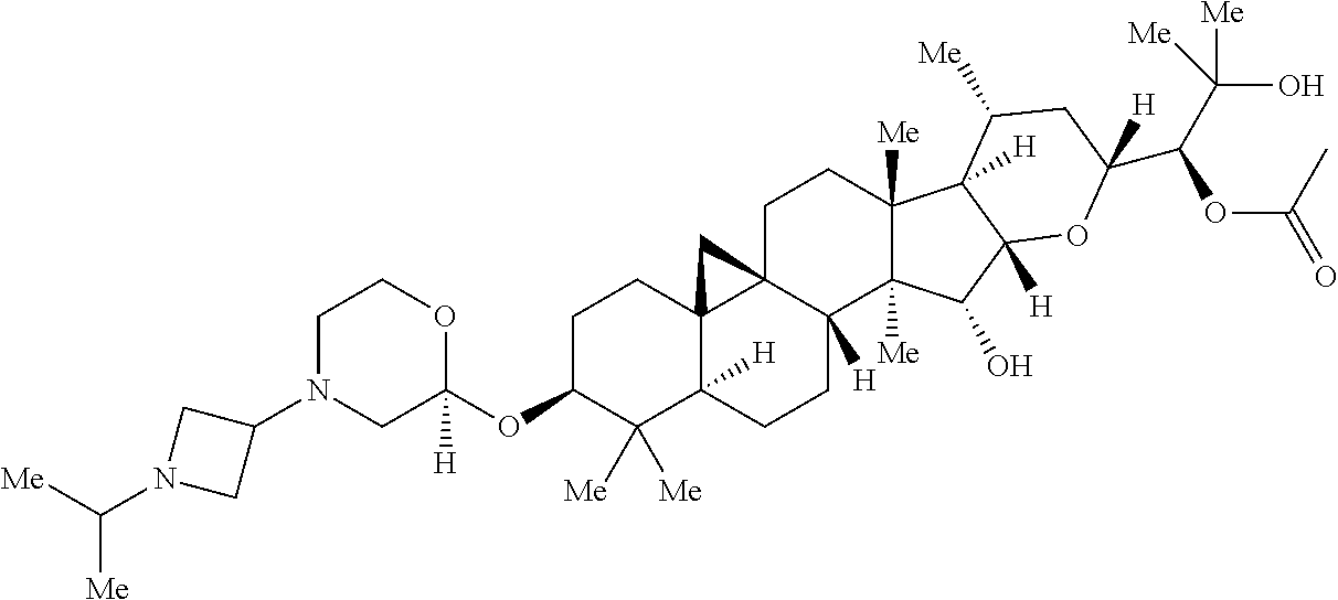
O(C1C([Me])([Me])C2([H])C3(CC1)C1(C([H])(CC2)C2([Me])C([Me])(CC1)C1([H])C([H])(C2O)OC(C(C([Me])(O)[Me])OC(=O)C)([H])CC1[Me])C3)C1([H])CN(C2CN(C([Me])[Me])C2)CCO1
